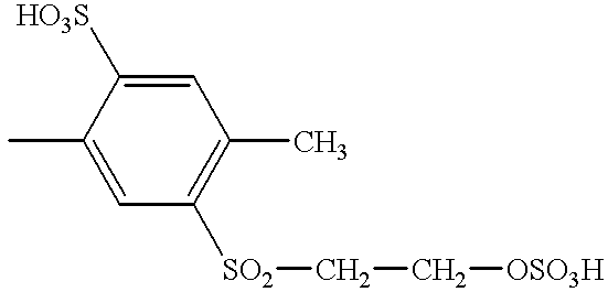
C1=C([HO3S])C(C)=CC([SO2]CC[OSO3H])=C1C
